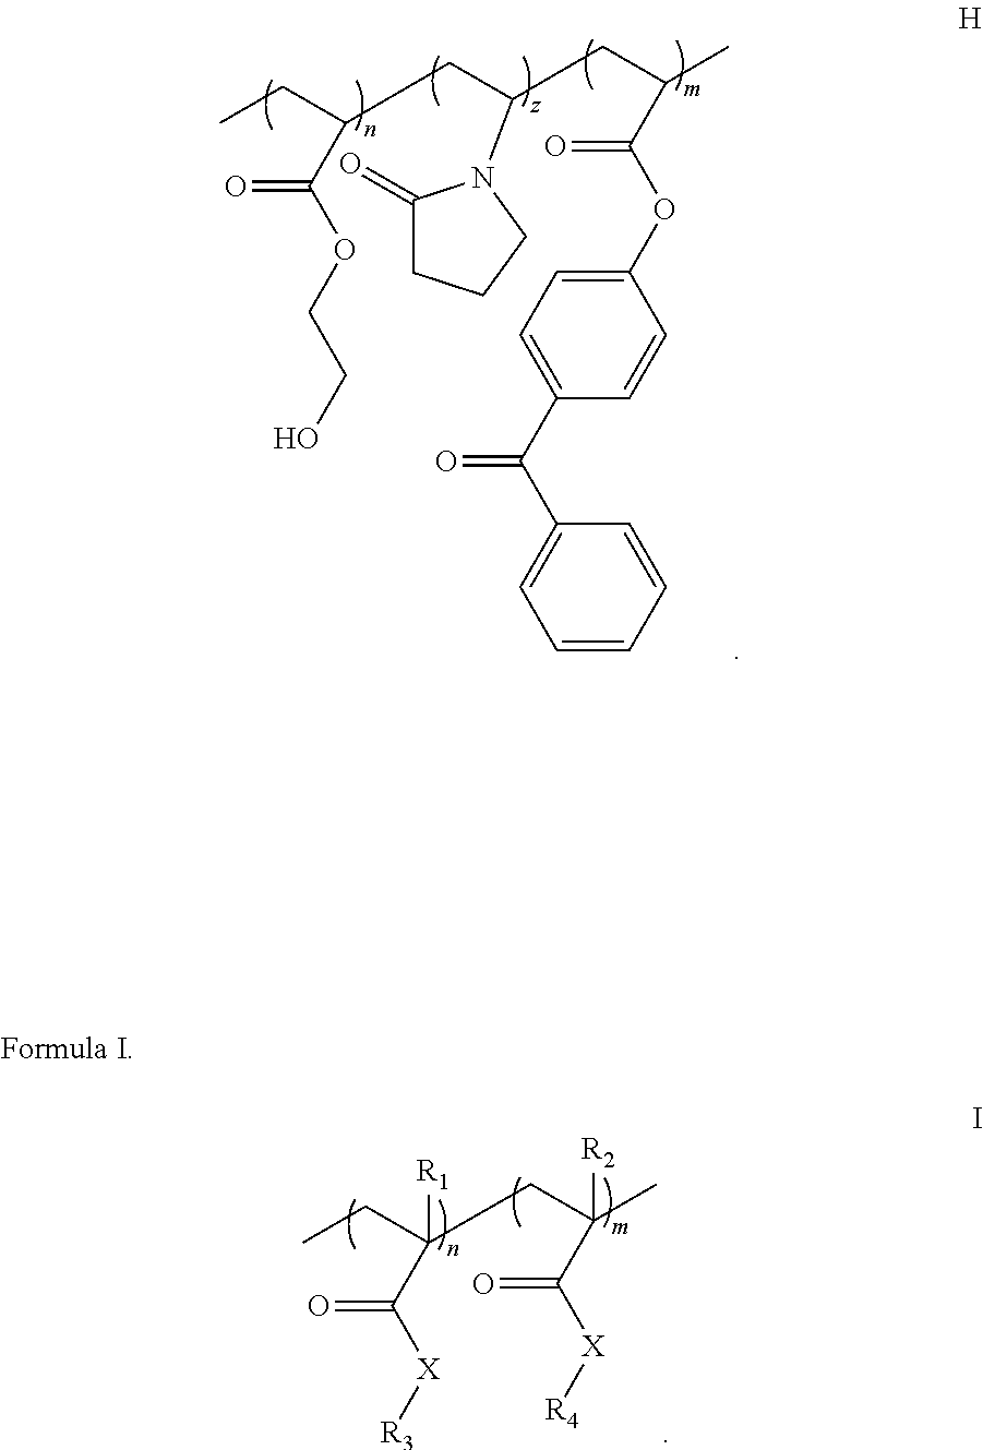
CCC(CC(CC(C)C(OC1=CC=C(C(C2=CC=CC=C2)=O)C=C1)=O)N1C(=O)CCC1)C(OCCO)=O.C([R1])(C([X][R3])=O)(CC)CC(C)([R2])C([X][R4])=O
